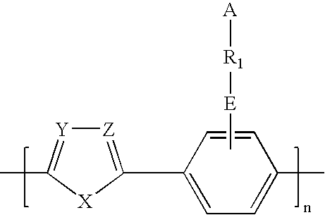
[Z]1=C(C2=CC=C(C)C=C2)[X]C(C)=[Y]1.C[E][R1][A]
